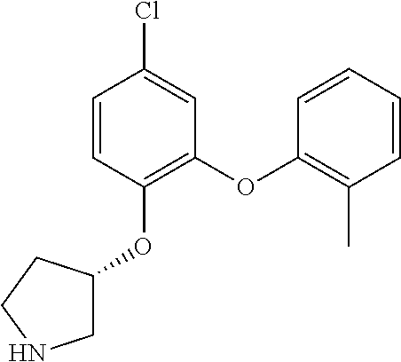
C1(OC2=C(OC3CNCC3)C=CC(Cl)=C2)=C(C)C=CC=C1
